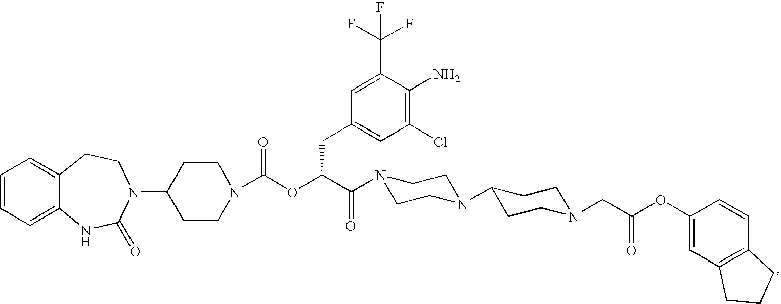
C1=CC=C2C(=C1)CCN(C1CCN(C(OC(C(=O)N3CCN(C4CCN(CC(OC5=CC6=C(C=C5)CCC6)=O)CC4)CC3)CC3=CC(Cl)=C(N)C(C(F)(F)F)=C3)=O)CC1)C(=O)N2
